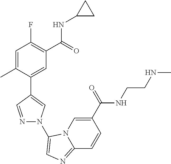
C1=C(C)C(C2=CN(C3=CN=C4N3C=C(C(NCCNC)=O)C=C4)N=C2)=CC(C(=O)NC2CC2)=C1F
